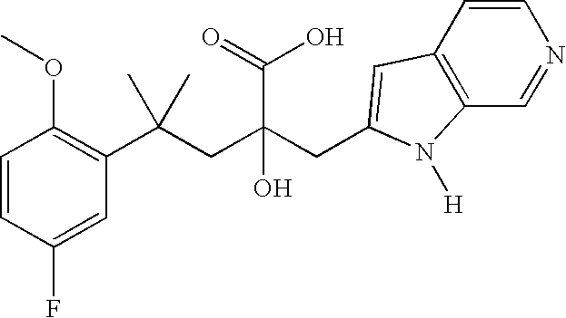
C1=CC(F)=CC(C(CC(CC2=CC3=C(C=NC=C3)N2[H])(C(=O)O)O)(C)C)=C1OC
